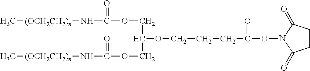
C[(OCH2CH2)n]NC(=O)OCC(OCCCC(=O)ON1C(=O)CCC1=O)COC(N[(OCH2CH2)n]C)=O
